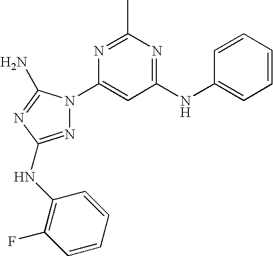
N1=C(NC2=C(F)C=CC=C2)N=C(N)N1C1=CC(NC2=CC=CC=C2)=NC(C)=N1
